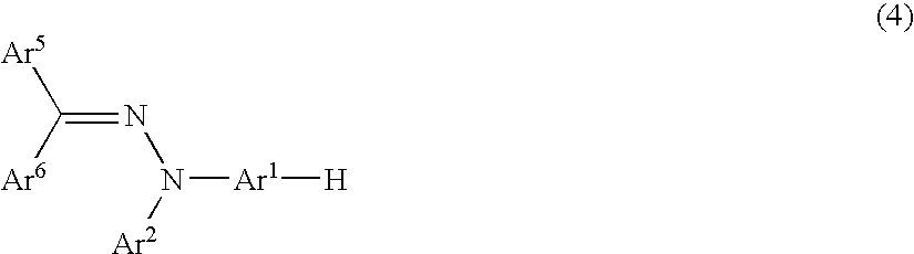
C(=NN([Ar1][H])[Ar2])([Ar6])[Ar5]
